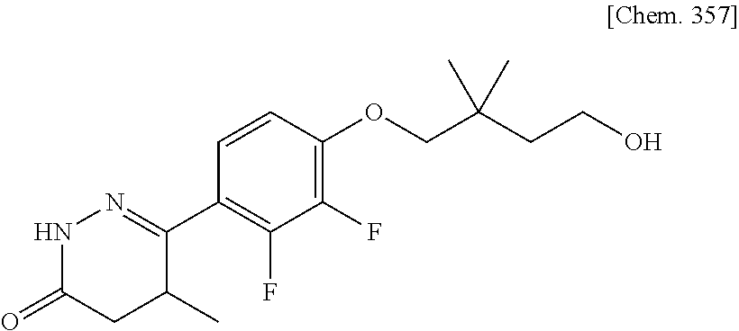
N1C(=O)CC(C)C(C2=C(F)C(F)=C(OCC(CCO)(C)C)C=C2)=N1
